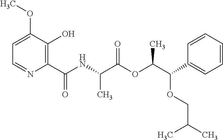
N(C(C(OC(C(C1=CC=CC=C1)OCC(C)C)C)=O)C)C(C1=C(O)C(OC)=CC=N1)=O
